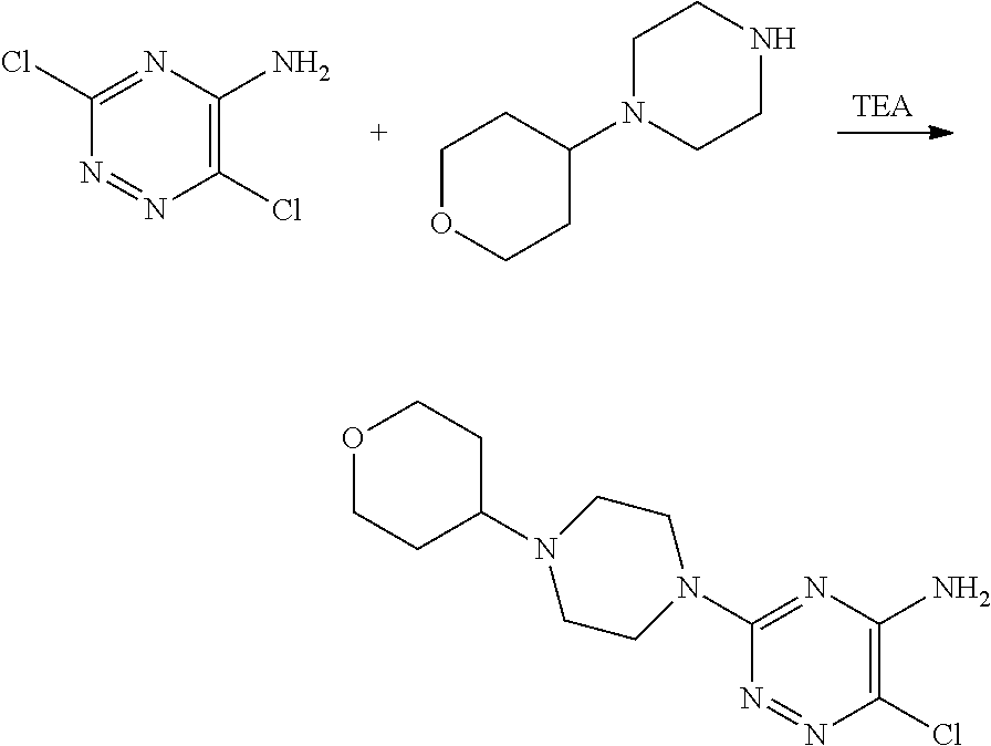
[TEA].N1=NC(Cl)=C(N)N=C1Cl.C1N(C2CCOCC2)CCNC1.N1=NC(Cl)=C(N)N=C1N1CCN(C2CCOCC2)CC1
